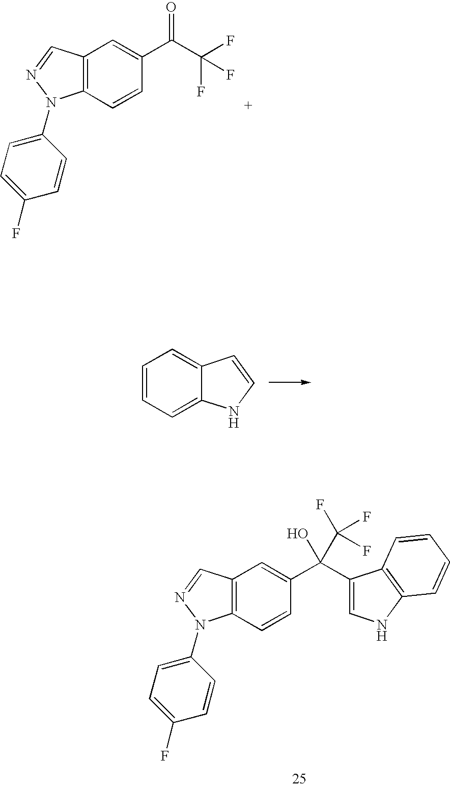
C1=CC=C2C(=C1)C=CN2.C12=C(C=CC(C(C3=CNC4=C3C=CC=C4)(O)C(F)(F)F)=C1)N(C1=CC=C(F)C=C1)N=C2.C12=C(C=CC(C(C(F)(F)F)=O)=C1)N(C1=CC=C(F)C=C1)N=C2
